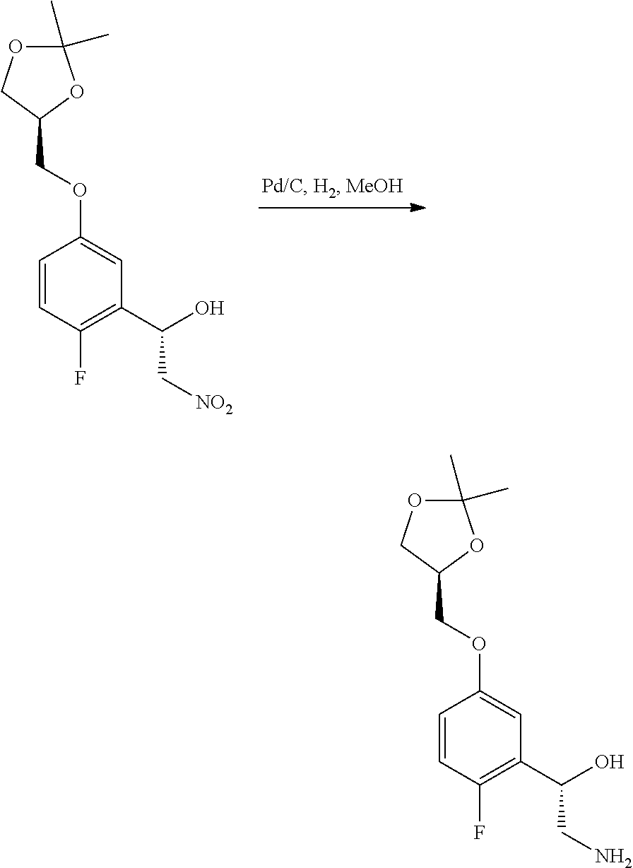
C1=CC(F)=C(C(O)C[NO2])C=C1OCC1COC(C)(C)O1.C1=CC(F)=C(C(O)CN)C=C1OCC1COC(C)(C)O1
